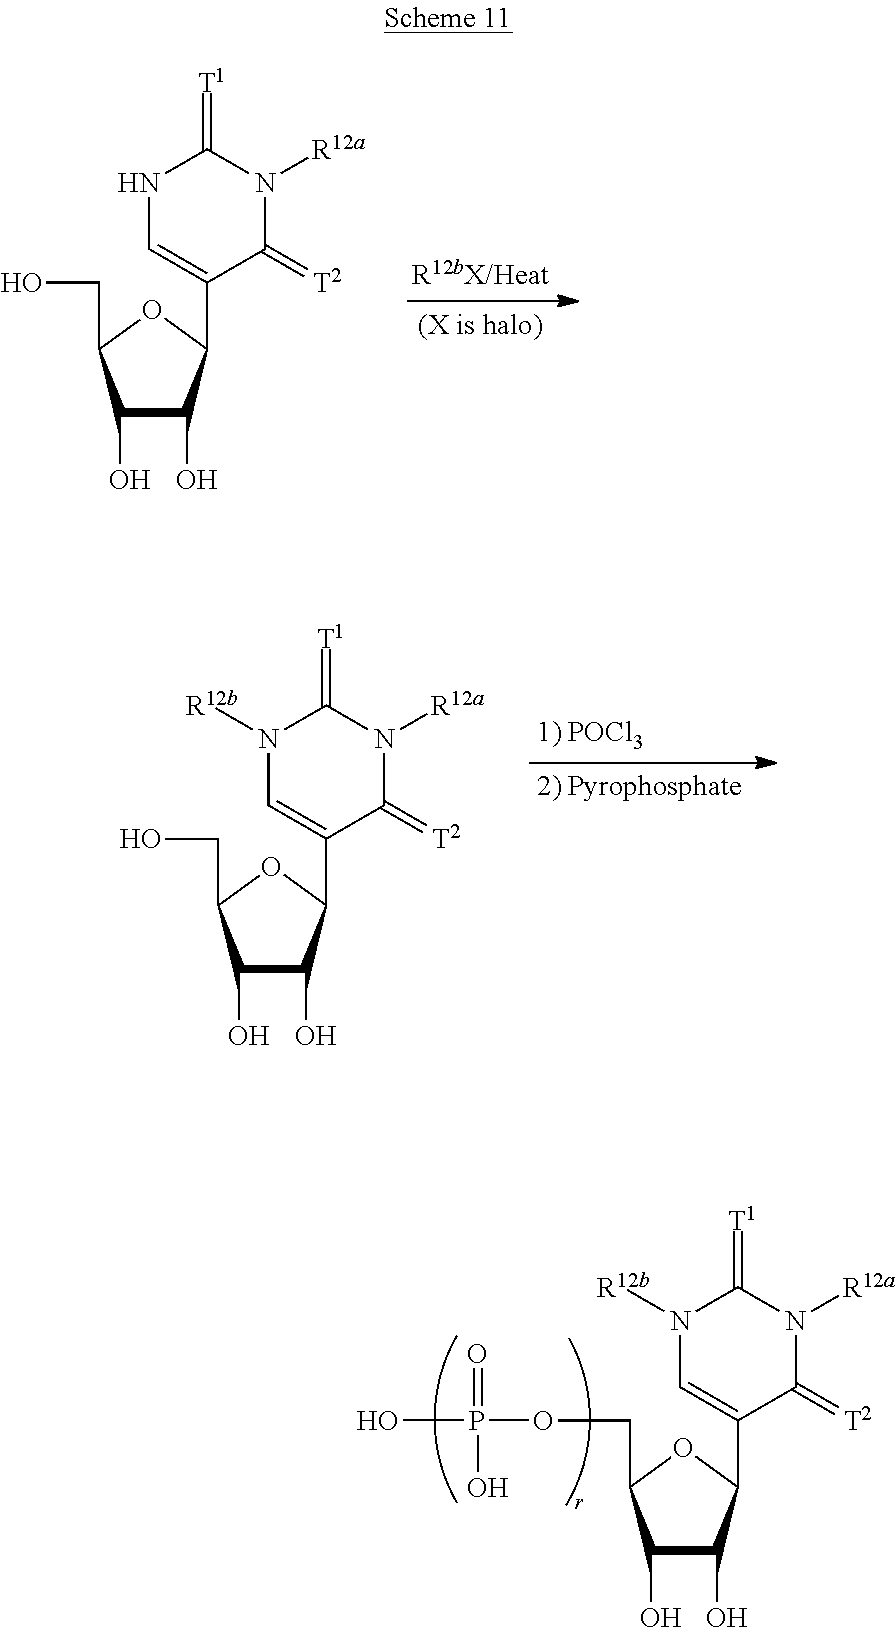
C1(O)C(O)C(C2=CNC(=[T1])N([R12a])C2=[T2])OC1CO.C1(O)C(O)C(C2=CN([R12b])C(=[T1])N([R12a])C2=[T2])OC1CO.C1(O)C(O)C(C2=CN([R12b])C(=[T1])N([R12a])C2=[T2])OC1COP(O)(=O)O
